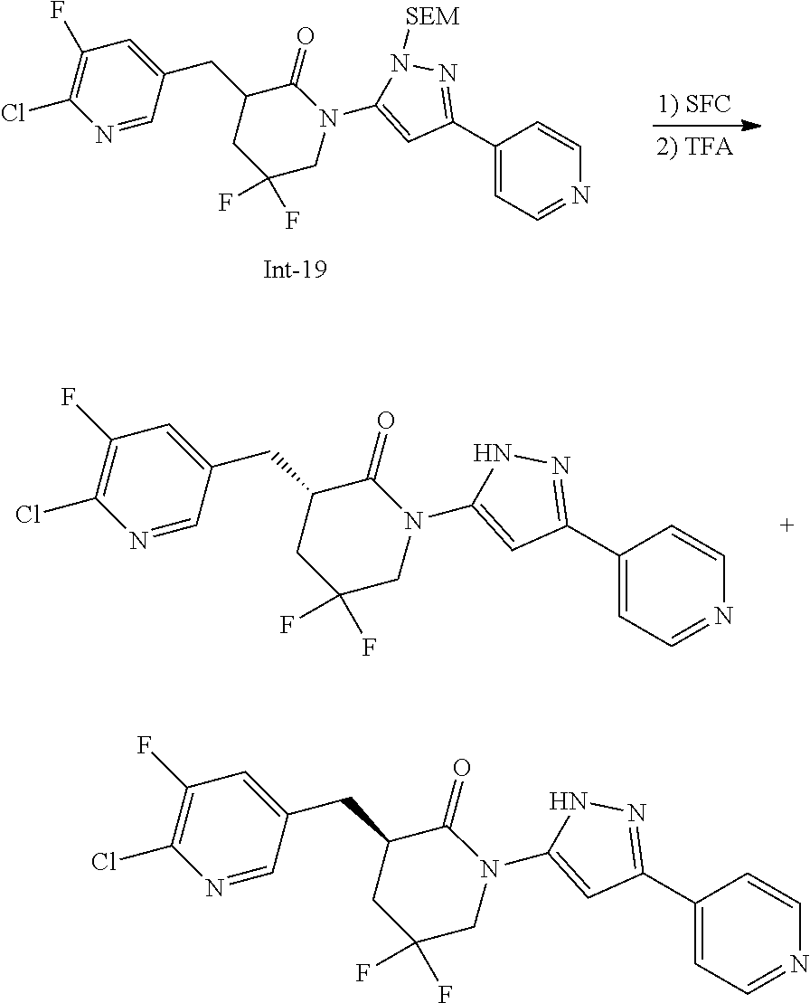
C1(C2=NNC(N3C(=O)C(CC4=CC(F)=C(Cl)N=C4)CC(F)(F)C3)=C2)=CC=NC=C1.C1(C2=NN([SEM])C(N3C(=O)C(CC4=CC(F)=C(Cl)N=C4)CC(F)(F)C3)=C2)=CC=NC=C1.C1(C2=NNC(N3C(=O)C(CC4=CC(F)=C(Cl)N=C4)CC(F)(F)C3)=C2)=CC=NC=C1
